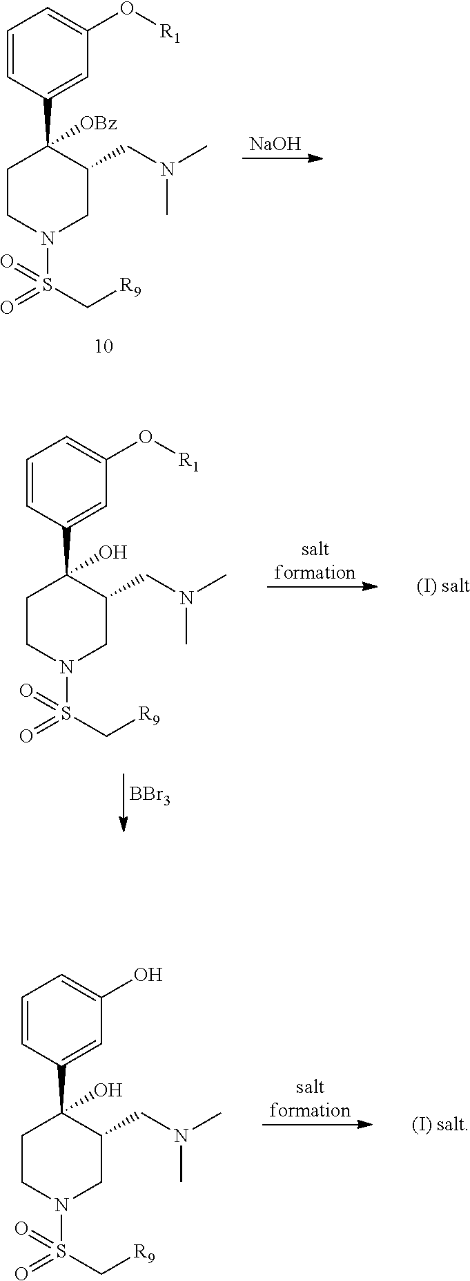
C1CN(S(=O)(C[R9])=O)CC(CN(C)C)C1(C1=CC(O)=CC=C1)O.[saltformation].C1CN(S(=O)(C[R9])=O)CC(CN(C)C)C1(C1=CC(O[R1])=CC=C1)[OBz].[NaOH].C1CN(S(=O)(C[R9])=O)CC(CN(C)C)C1(C1=CC(O[R1])=CC=C1)O.[saltformation].[BBr3]
